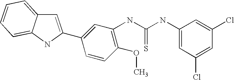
C1=C(C2=CC(NC(NC3=CC(Cl)=CC(Cl)=C3)=S)=C(OC)C=C2)NC2=CC=CC=C12
